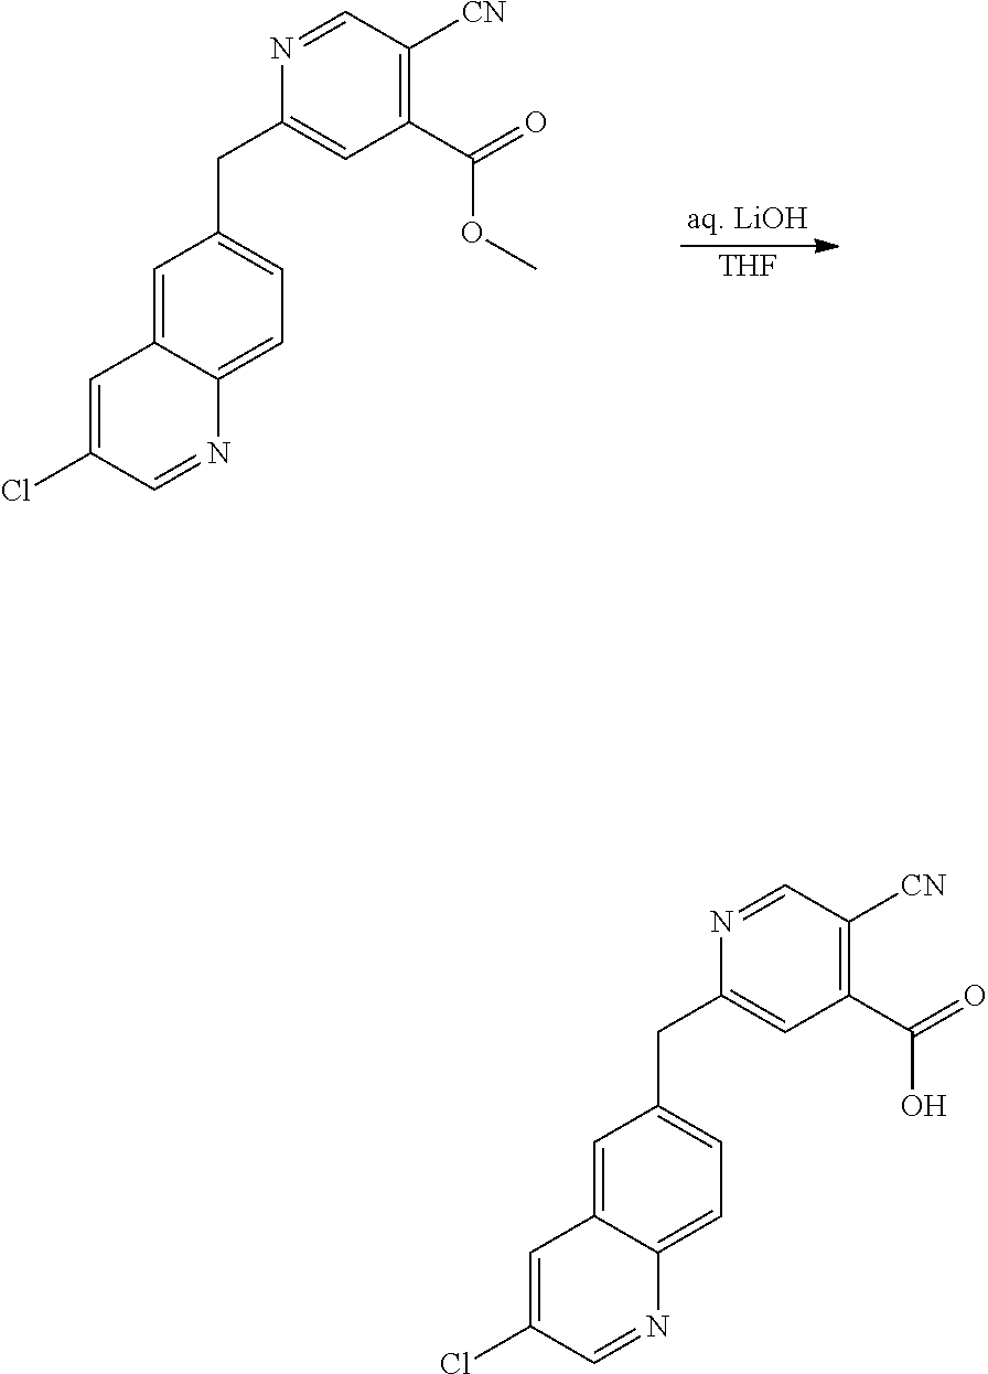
C1(C(OC)=O)=C([CN])C=NC(CC2=CC=C3C(=C2)C=C(Cl)C=N3)=C1.[THF].C1(C(O)=O)=C([CN])C=NC(CC2=CC=C3C(=C2)C=C(Cl)C=N3)=C1
